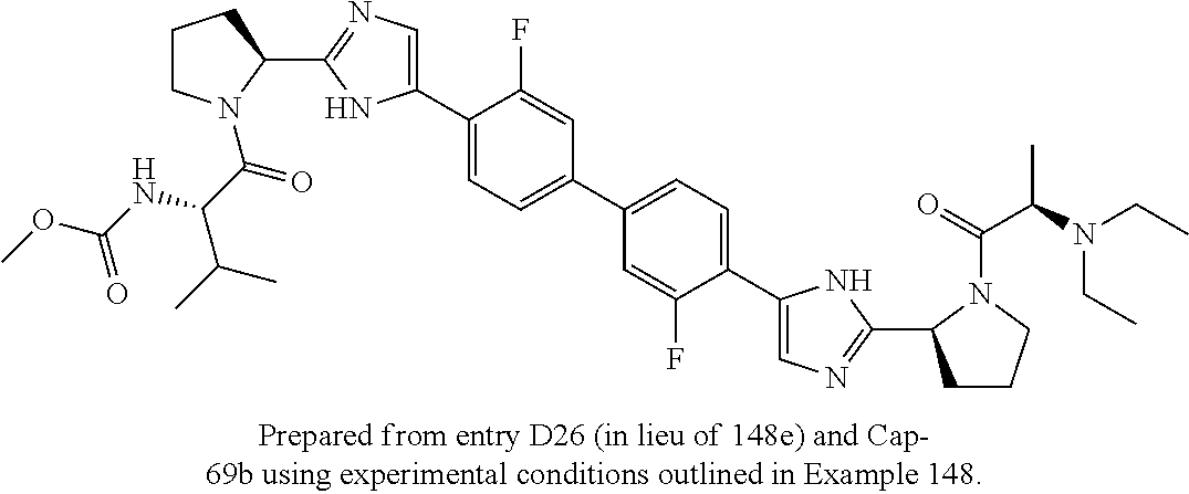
C1CN(C(C(C(C)C)NC(OC)=O)=O)C(C2=NC=C(C3=CC=C(C4=CC=C(C5=CN=C(C6CCCN6C(=O)C(N(CC)CC)C)N5)C(F)=C4)C=C3F)N2)C1
